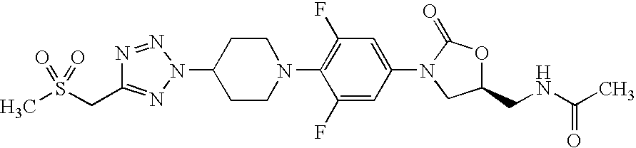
C1(N2C(=O)OC(CNC(C)=O)C2)=CC(F)=C(N2CCC(N3N=C(CS(C)(=O)=O)N=N3)CC2)C(F)=C1
